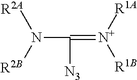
N(C([N3])=[N+]([R1A])[R1B])([R2B])[R2A]
